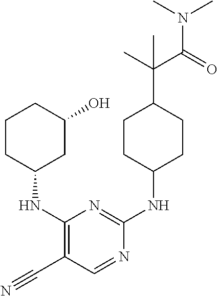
C1CC(NC2=C(C#N)C=NC(NC3CCC(C(C(N(C)C)=O)(C)C)CC3)=N2)CC(O)C1
